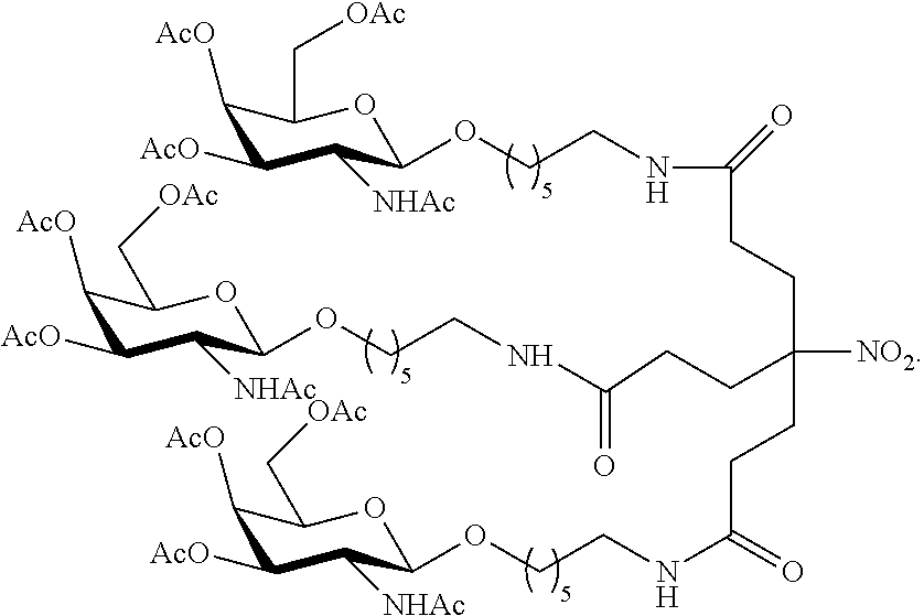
C1([AcO])C([AcO])C([NHAc])C(OCCNC(=O)CCC(CCC(NCCOC2C([NHAc])C([AcO])C([AcO])C(C[OAc])O2)=O)([NO2])CCC(NCCOC2C([NHAc])C([AcO])C([AcO])C(C[OAc])O2)=O)OC1C[OAc]
